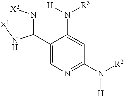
C(=N[X2])(N[X1])C1=CN=C(N([H])[R2])C=C1N([R3])[H]
